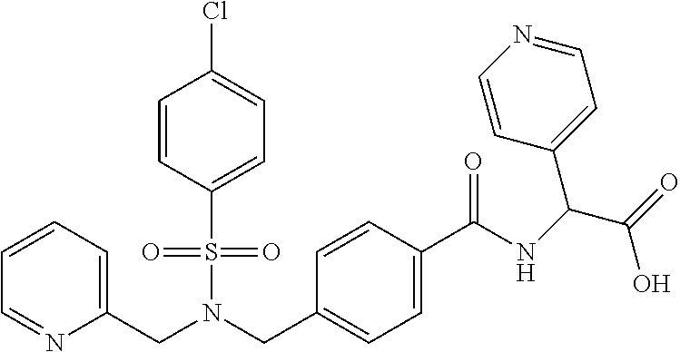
C1=CC=C(CN(CC2=CC=C(C(NC(C(=O)O)C3=CC=NC=C3)=O)C=C2)S(=O)(=O)C2=CC=C(Cl)C=C2)N=C1
